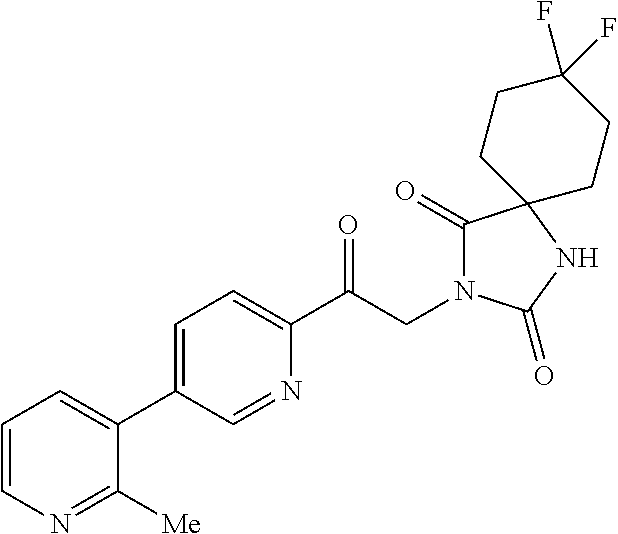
C1(C(CN2C(=O)C3(NC2=O)CCC(F)(F)CC3)=O)=CC=C(C2=CC=CN=C2[Me])C=N1
